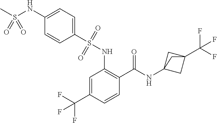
C1=C(C(F)(F)F)C=CC(C(=O)NC23CC(C(F)(F)F)(C2)C3)=C1NS(C1=CC=C(NS(C)(=O)=O)C=C1)(=O)=O
